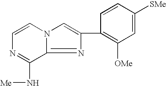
C1=CN=C(N[Me])C2=NC(C3=C([OMe])C=C([SMe])C=C3)=CN12
